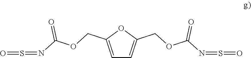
C1=C(COC(N=S=O)=O)OC(COC(N=S=O)=O)=C1
